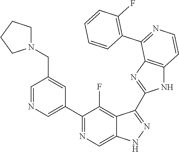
C1=NC=C(C2=NC=C3C(=C2F)C(C2=NC4=C(N2)C=CN=C4C2=C(F)C=CC=C2)=NN3)C=C1CN1CCCC1
